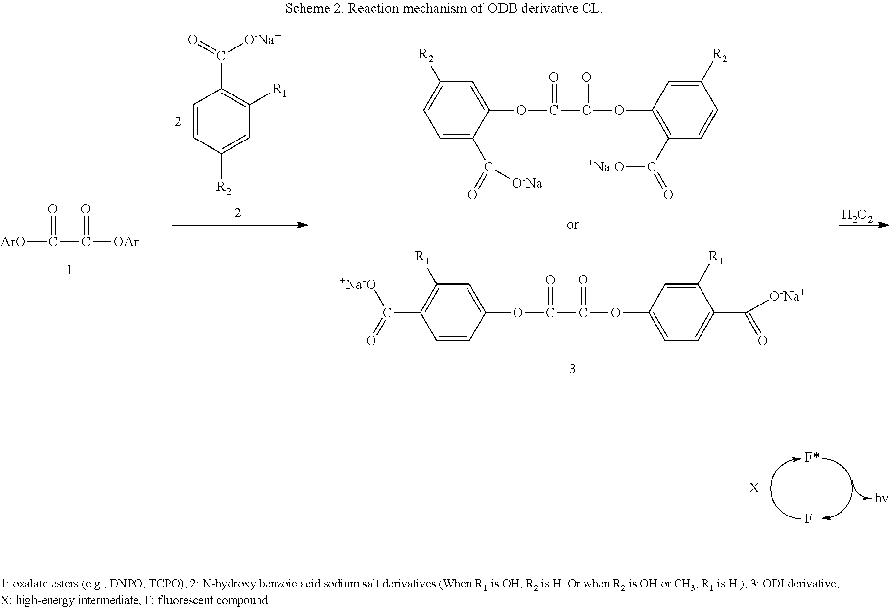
F.[X].[ArO]C(C([OAr])=O)=O.C1=CC([R2])=CC([R1])=C1C(=O)[O-Na+].[H2O2].O(C(C(OC1=C(C(=O)[+Na-O])C=CC([R2])=C1)=O)=O)C1=CC([R2])=CC=C1C(=O)[O-Na+].O(C(C(OC1=CC=C(C(=O)[O-Na+])C([R1])=C1)=O)=O)C1=CC([R1])=C(C([+Na-O])=O)C=C1
